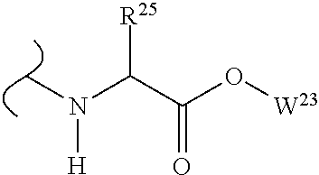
C(C(O[W23])=O)(N([H])C)[R25]
